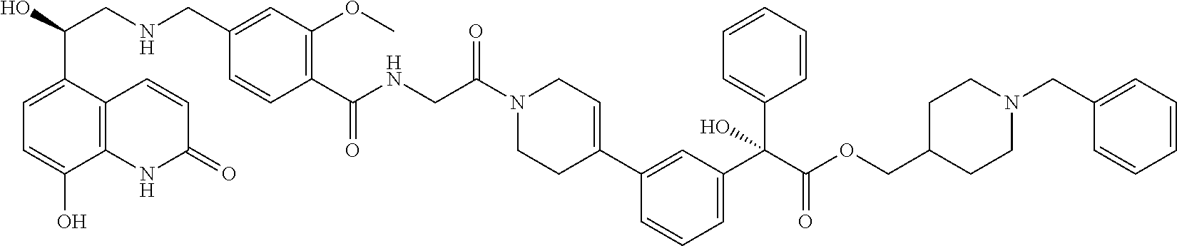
C(C(N1CCC(C2=CC(C(C(=O)OCC3CCN(CC4=CC=CC=C4)CC3)(C3=CC=CC=C3)O)=CC=C2)=CC1)=O)NC(C1=C(OC)C=C(CNCC(O)C2=CC=C(O)C3=C2C=CC(=O)N3)C=C1)=O
